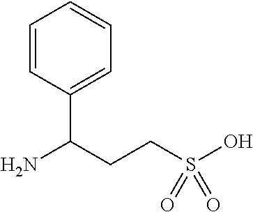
C1=CC(C(CCS(O)(=O)=O)N)=CC=C1
